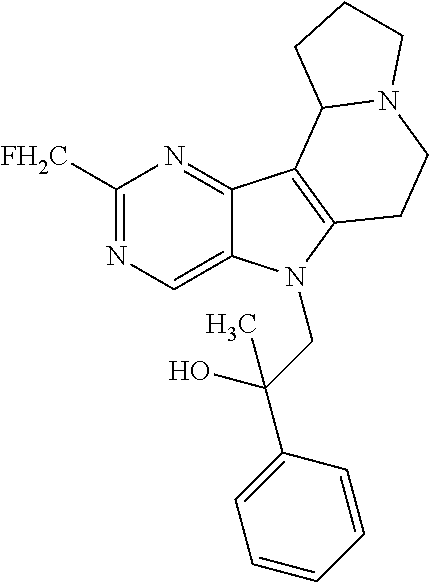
C1([FH2C])=NC=C2C(=N1)C1=C(N2CC(C2=CC=CC=C2)(O)C)CCN2C1CCC2
